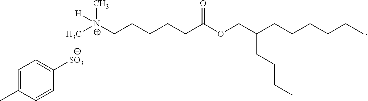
C[N+]([H])(CCCCCC(OCC(CCCC)CCCCCC)=O)C.C1=CC(C)=CC=C1[SO3]
